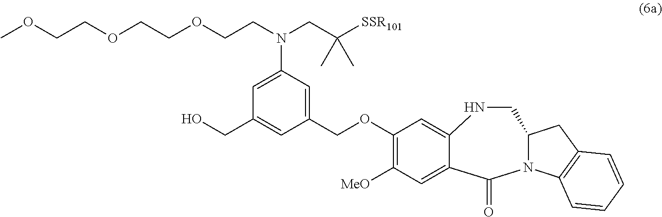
OCC1=CC(COC2=C([MeO])C=C3C(=C2)NCC2N(C4=C(C2)C=CC=C4)C3=O)=CC(N(CC([SSR101])(C)C)CCOCCOCCOC)=C1
